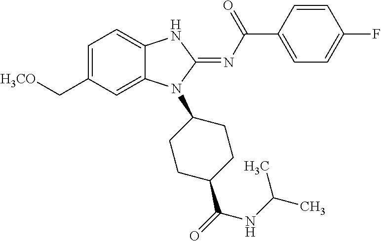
C1=C(C[H3CO])C=C2C(=C1)NC(=NC(C1=CC=C(F)C=C1)=O)N2C1CCC(C(NC(C)C)=O)CC1
